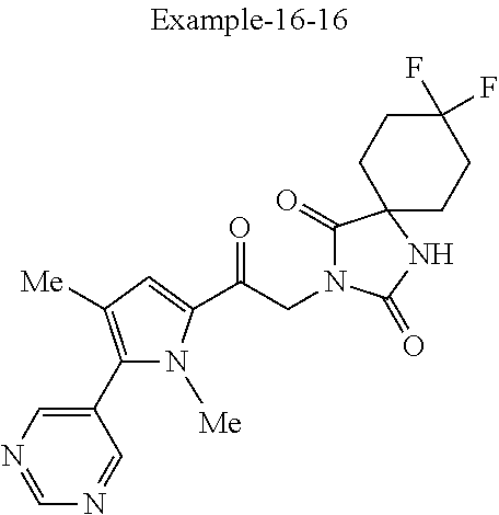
C1=NC=C(C2=C([Me])C=C(C(CN3C(=O)C4(NC3=O)CCC(F)(F)CC4)=O)N2[Me])C=N1
